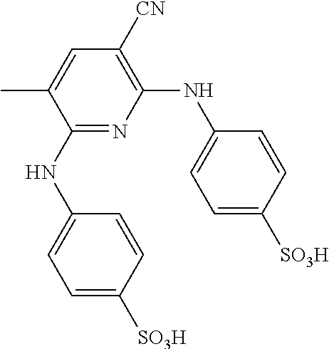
C1(NC2=CC=C([SO3H])C=C2)=NC(NC2=CC=C([SO3H])C=C2)=C([CN])C=C1C
